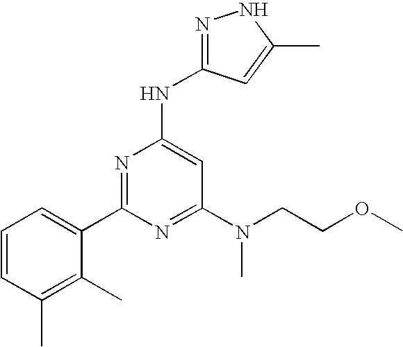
C1(C)=C(C)C=CC=C1C1=NC(NC2=NNC(C)=C2)=CC(N(C)CCOC)=N1
